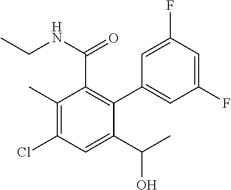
C1(C)=C(Cl)C=C(C(C)O)C(C2=CC(F)=CC(F)=C2)=C1C(NCC)=O
